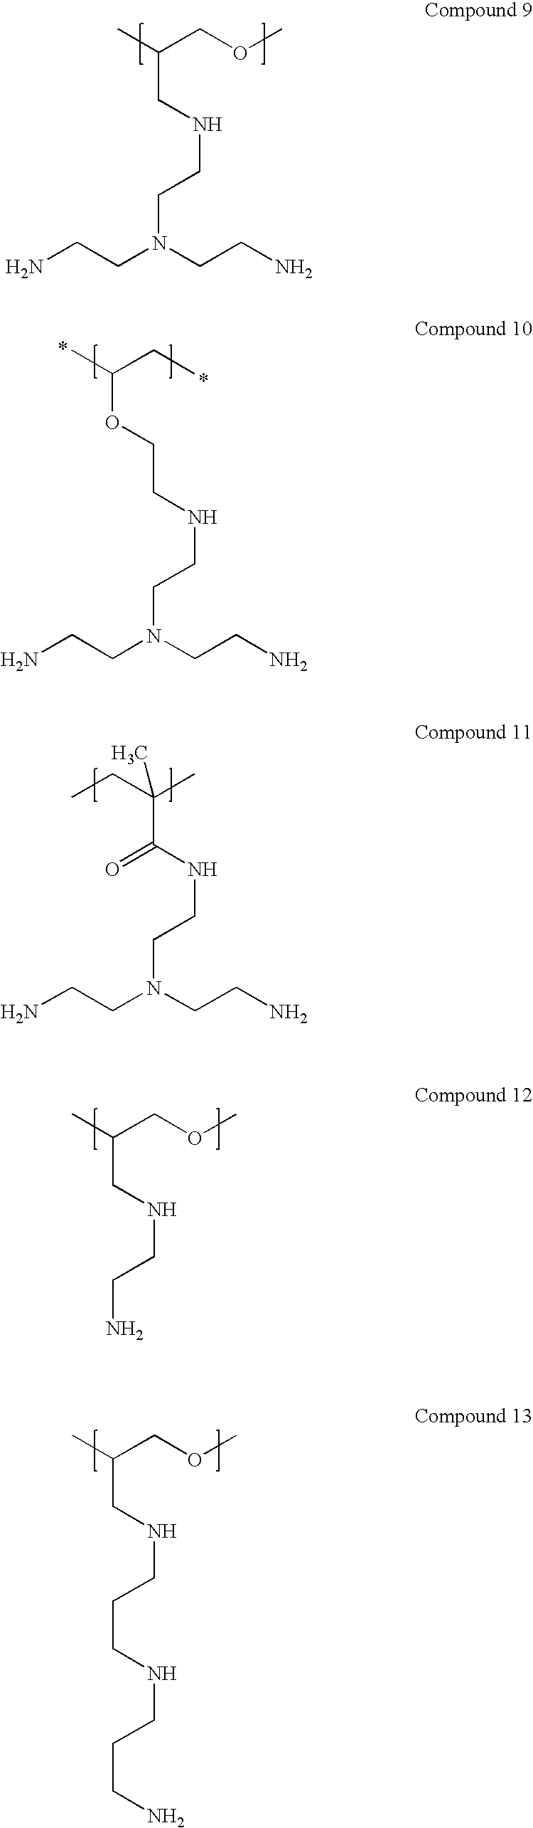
CC(COC)CNCCN(CCN)CCN.O(CCNCCN(CCN)CCN)C(C)CC.C(C(NCCN(CCN)CCN)=O)(CC)(C)C.CC(COC)CNCCN.CC(COC)CNCCCNCCCN
